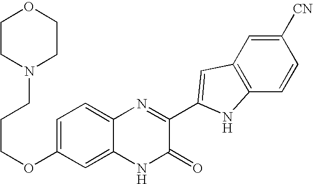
C1=C2C(=CC=C1OCCCN1CCOCC1)N=C(C1=CC3=C(C=CC([CN])=C3)N1)C(=O)N2
